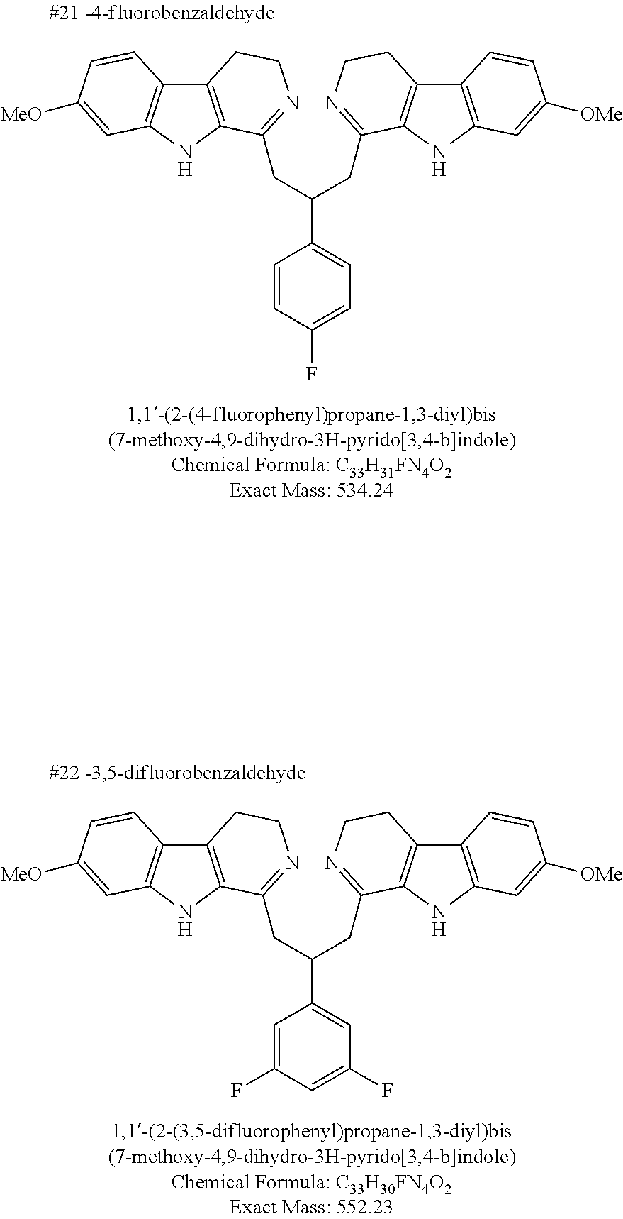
C12=C(NC3=C1C=CC([MeO])=C3)C(CC(CC1=NCCC3=C1NC1=C3C=CC([OMe])=C1)C1=CC=C(F)C=C1)=NCC2.C12=C(NC3=C1C=CC([MeO])=C3)C(CC(CC1=NCCC3=C1NC1=C3C=CC([OMe])=C1)C1=CC(F)=CC(F)=C1)=NCC2
